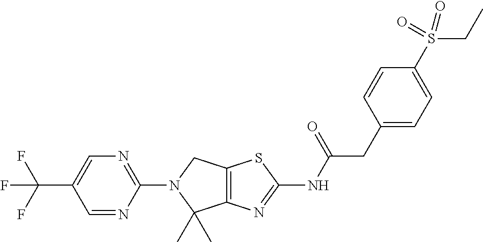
C12=C(N=C(NC(CC3=CC=C(S(CC)(=O)=O)C=C3)=O)S1)C(C)(C)N(C1=NC=C(C(F)(F)F)C=N1)C2
